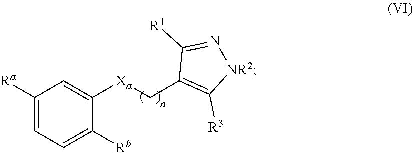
[Xa](CC1=C([R3])[NR2]N=C1[R1])C1=CC([Ra])=CC=C1[Rb]
